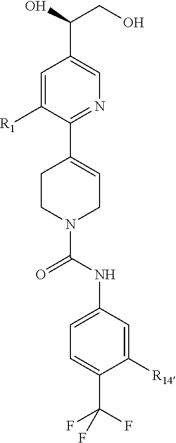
C(O)(CO)C1=CN=C(C2=CCN(C(NC3=CC=C(C(F)(F)F)C([R14])=C3)=O)CC2)C([R1])=C1
